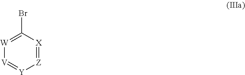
BrC1=[W][V]=[Y][Z]=[X]1
